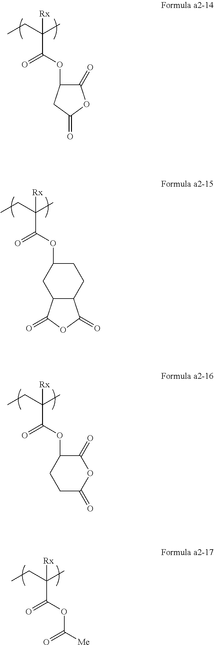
C1C(OC(=O)C(CC)(C)[Rx])CC2C(C1)C(=O)OC2=O.C1(=O)C(OC(=O)C(CC)(C)[Rx])CCC(=O)O1.C(OC(=O)C(CC)(C)[Rx])([Me])=O.O(C(=O)C(CC)(C)[Rx])C1C(=O)OC(=O)C1
